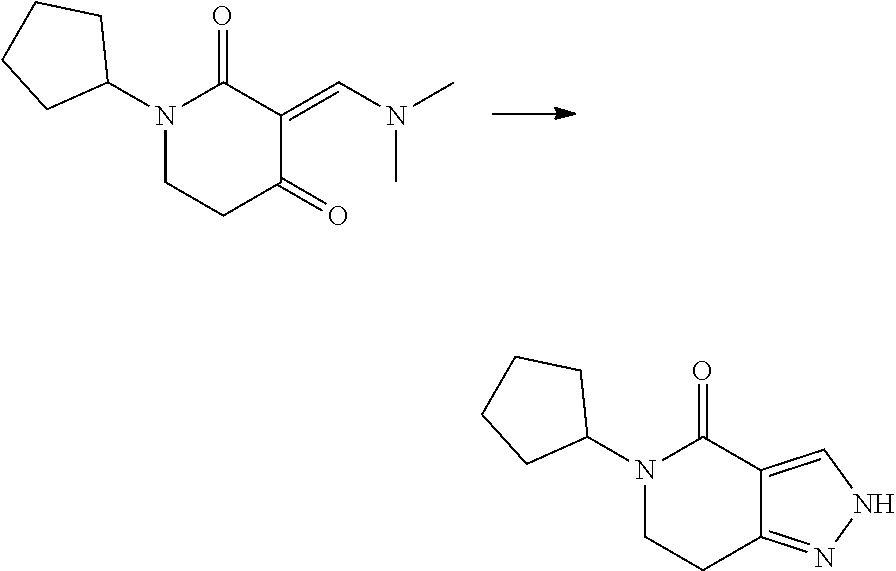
N1(C2CCCC2)C(=O)C(=CN(C)C)C(=O)CC1.N1(C2CCCC2)C(=O)C2=CNN=C2CC1
